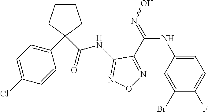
C1=C(NC(=NO)C2=NON=C2NC(=O)C2(C3=CC=C(Cl)C=C3)CCCC2)C=C(Br)C(F)=C1
